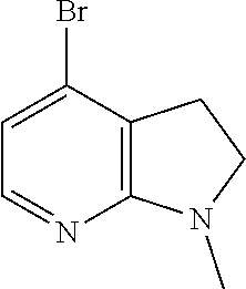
C1(Br)=CC=NC2=C1CCN2C
